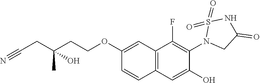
C1(OCCC(CC#N)(C)O)=CC2=C(C=C1)C=C(O)C(N1CC(=O)NS1(=O)=O)=C2F
